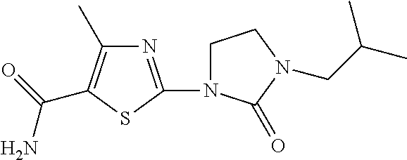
N1=C(N2CCN(CC(C)C)C2=O)SC(C(N)=O)=C1C
